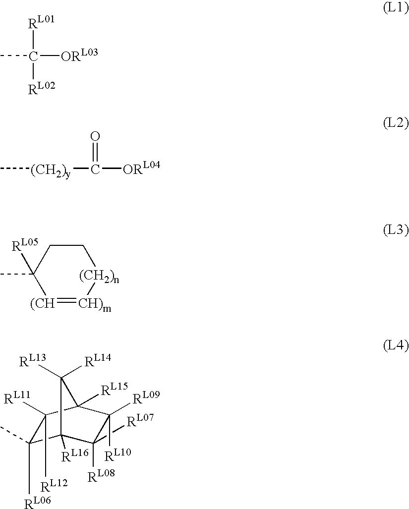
[RL01]C([RL02])([ORL03])C.C[(CH2)y]C([ORL04])=O.C1CC(C)([RL05])[(CH]=[CH)m][(CH2)n]1.C1([RL06])(C)C2([RL16])C([RL07])([RL08])C([RL09])([RL10])C([RL15])(C1([RL11])[RL12])C2([RL13])[RL14]
